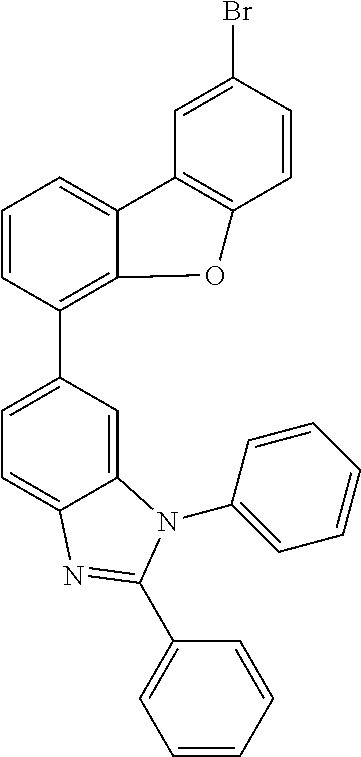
C12=CC(C3=C4C(=CC=C3)C3=C(C=CC(Br)=C3)O4)=CC=C1N=C(C1=CC=CC=C1)N2C1=CC=CC=C1
